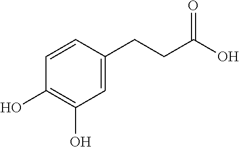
C1(O)=C(O)C=C(CCC(O)=O)C=C1
